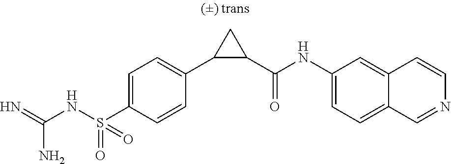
N(S(C1=CC=C(C2C(C(NC3=CC=C4C(=C3)C=CN=C4)=O)C2)C=C1)(=O)=O)C(=N)N
